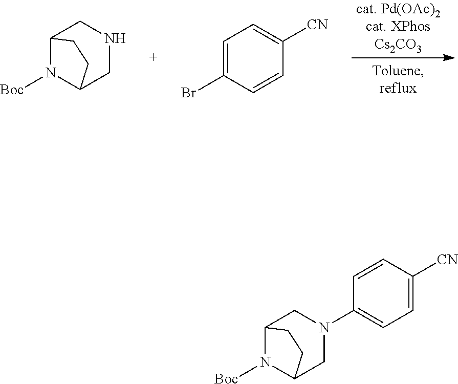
C1=C([CN])C=CC(Br)=C1.C12N([Boc])C(CNC1)CC2.C1=CC(N2CC3N([Boc])C(C2)CC3)=CC=C1[CN]
